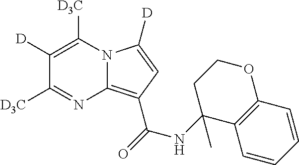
N12C(=C(C(=O)NC3(C)C4=C(C=CC=C4)OCC3)C=C1[D])N=C([D3C])C([D])=C2[D3C]
